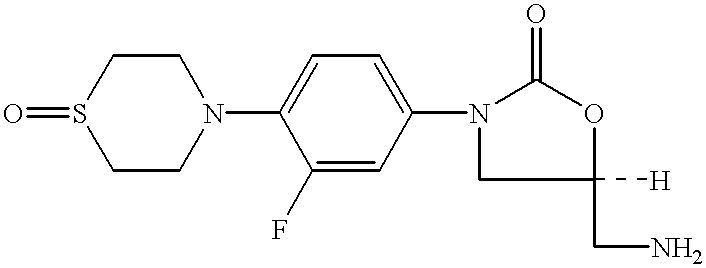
O=S1CCN(C2=CC=C(N3CC([H])(CN)OC3=O)C=C2F)CC1
